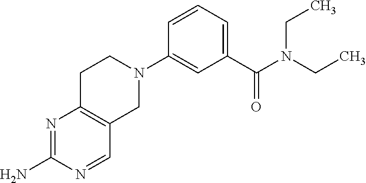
C1(N)=NC2=C(C=N1)CN(C1=CC(C(N(CC)CC)=O)=CC=C1)CC2
